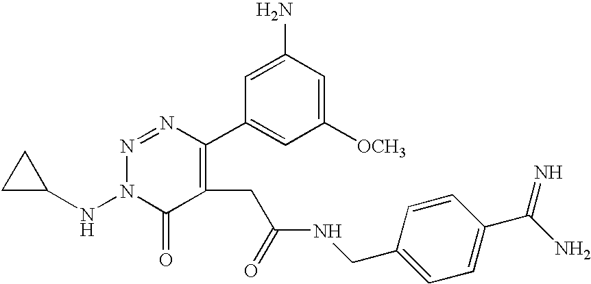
C1(NN2N=NC(C3=CC([OCH3])=CC(N)=C3)=C(CC(=O)NCC3=CC=C(C(=N)N)C=C3)C2=O)CC1
